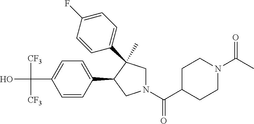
C(C1=CC=C(C2CN(C(C3CCN(C(C)=O)CC3)=O)CC2(C)C2=CC=C(F)C=C2)C=C1)(O)([CF3])[CF3]
